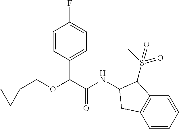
C1=CC(C(C(=O)NC2C(S(=O)(C)=O)C3=C(C=CC=C3)C2)OCC2CC2)=CC=C1F
